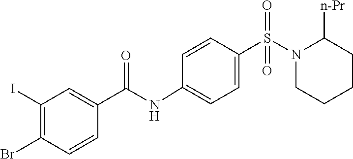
C1CCCC([n-Pr])N1S(=O)(=O)C1=CC=C(NC(C2=CC(I)=C(Br)C=C2)=O)C=C1
